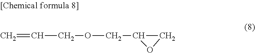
C=CCOCC1CO1
